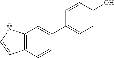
C12=C(NC=C1)C=C(C1=CC=C(O)C=C1)C=C2
